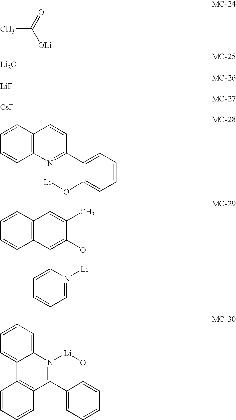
CC(=O)[OLi].[Li2O].[LiF].[CsF].C1=CC2=C(C=C1)N1=C(C=C2)C2=CC=CC=C2O[Li]1.C1=CC2=C(C=C1)C1=C(C(C)=C2)O[Li]N2=CC=CC=C12.C1=CC=C2C(=C1)C1=C(C3=N2[Li]OC2=CC=CC=C32)C=CC=C1
